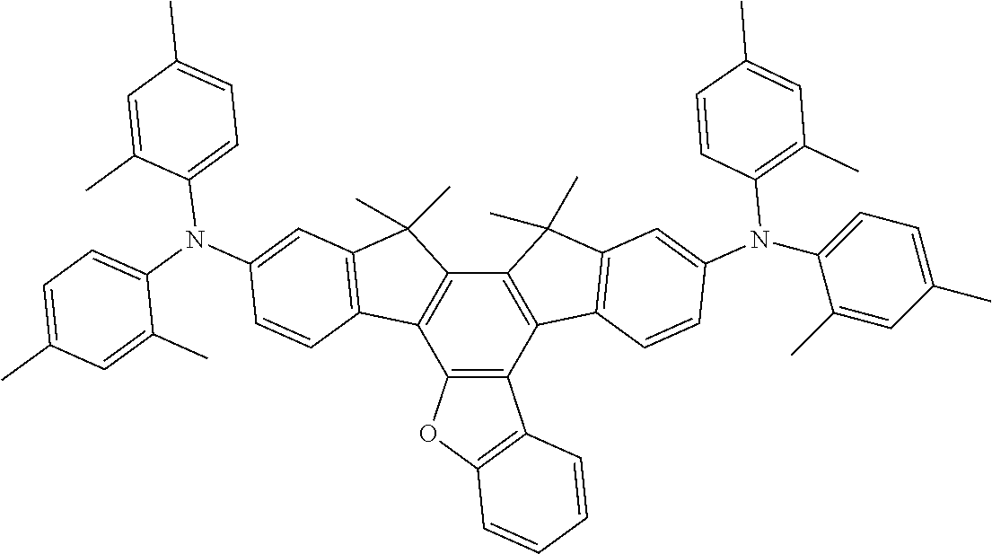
C12=C(C3=C(C4=C1C1=C(C4(C)C)C=C(N(C4=CC=C(C)C=C4C)C4=CC=C(C)C=C4C)C=C1)C(C)(C)C1=C3C=CC(N(C3=CC=C(C)C=C3C)C3=C(C)C=C(C)C=C3)=C1)C1=C(O2)C=CC=C1
